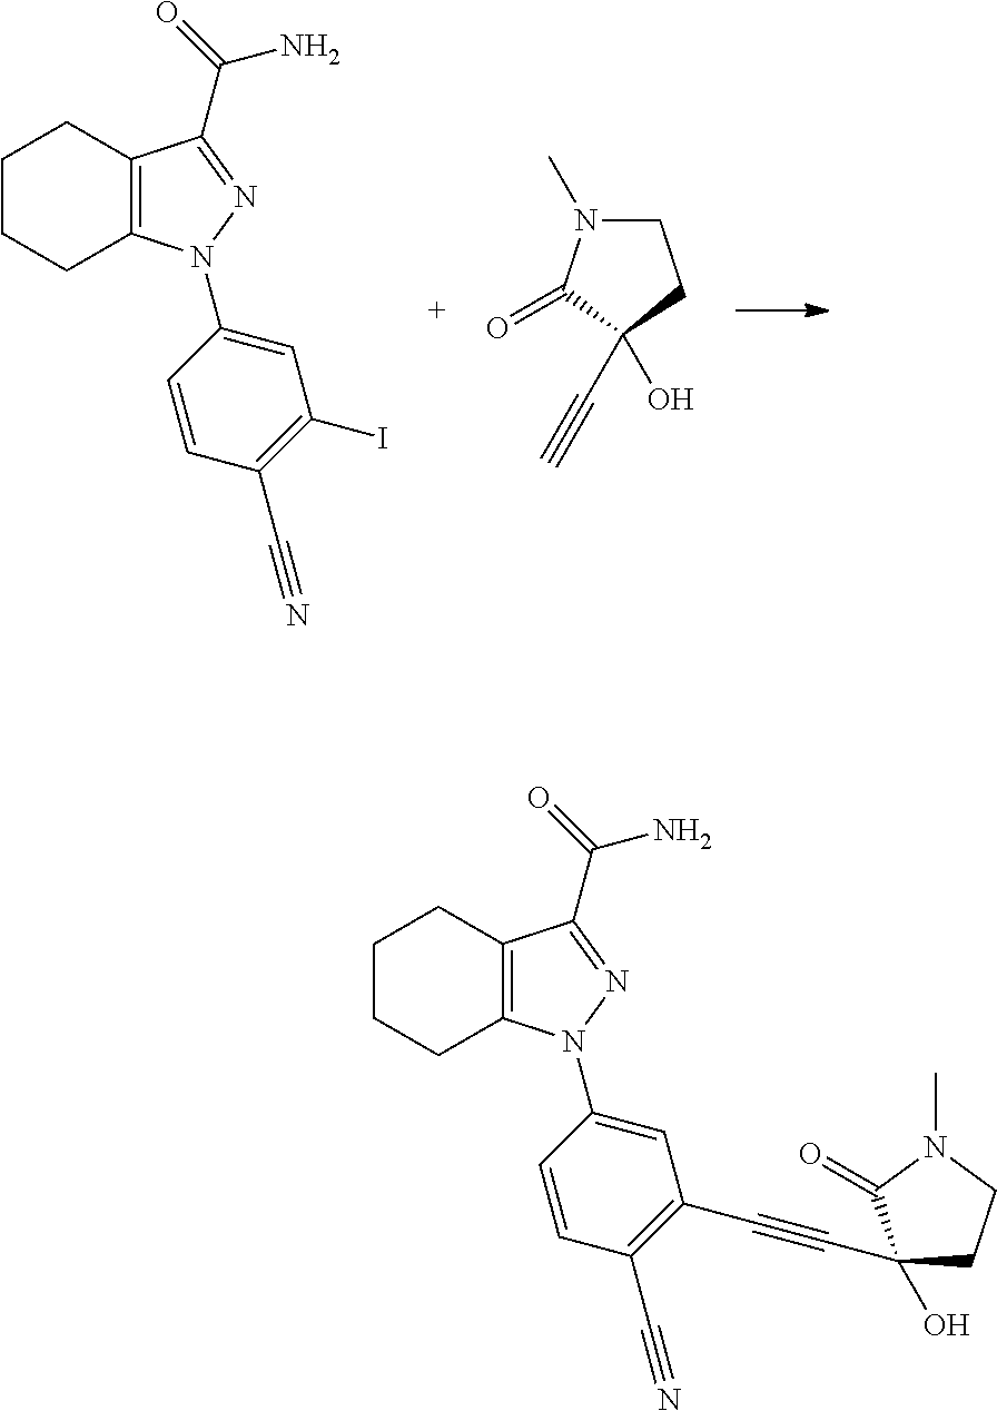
C1CCC2=C(C1)C(C(N)=O)=NN2C1=CC(I)=C(C#N)C=C1.C1N(C)C(=O)C(O)(C#C)C1.C1CN(C)C(=O)C1(O)C#CC1=C(C#N)C=CC(N2C3=C(CCCC3)C(C(N)=O)=N2)=C1
